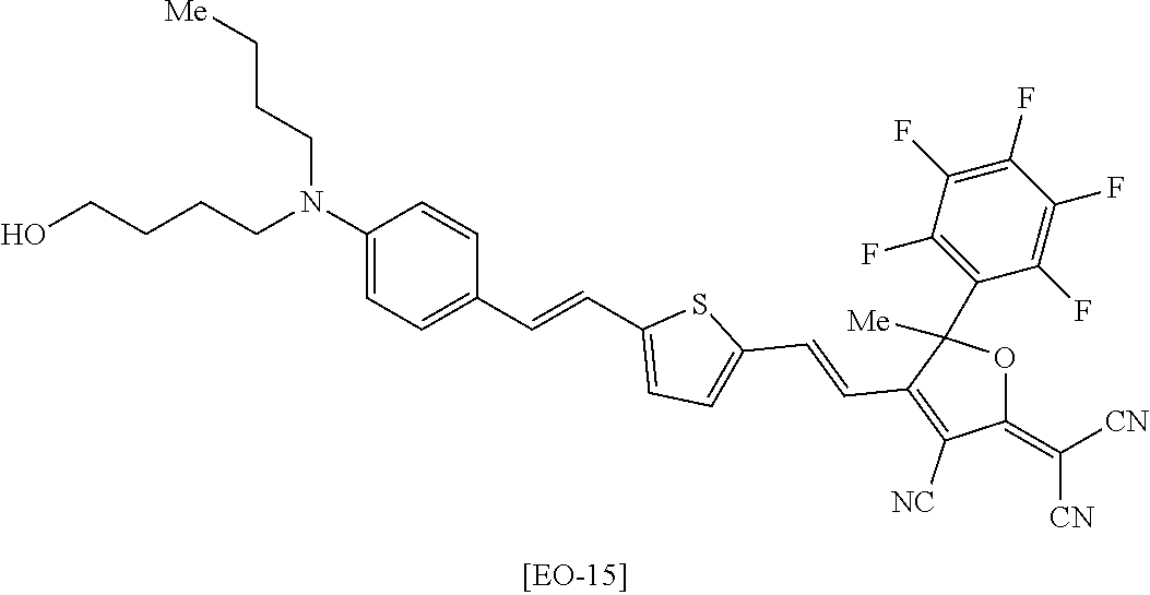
C(CN(CCC[Me])C1=CC=C(C=CC2=CC=C(C=CC3=C([NC])C(=C([CN])[CN])OC3(C3=C(F)C(F)=C(F)C(F)=C3F)[Me])S2)C=C1)CCO
